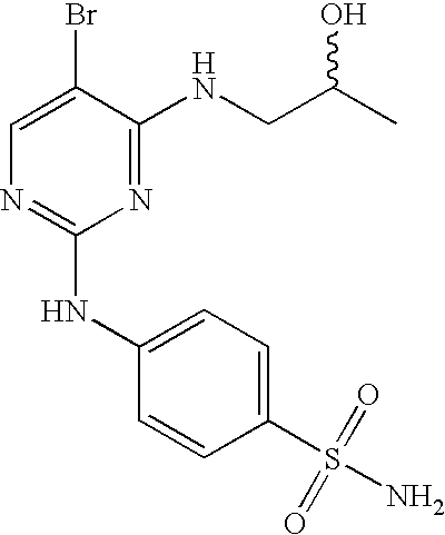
C1=C(Br)C(NCC(O)C)=NC(NC2=CC=C(S(=O)(=O)N)C=C2)=N1
